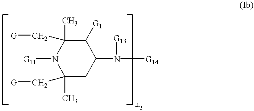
C1(C)(C[G])N([G11])C(C[G])(C)CC(N([G13])[G14])C1[G1]
